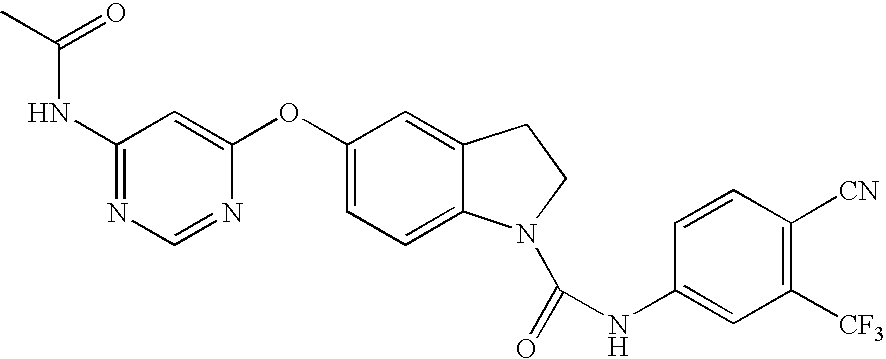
C1(NC(=O)C)=NC=NC(OC2=CC=C3C(=C2)CCN3C(=O)NC2=CC([CF3])=C([CN])C=C2)=C1
